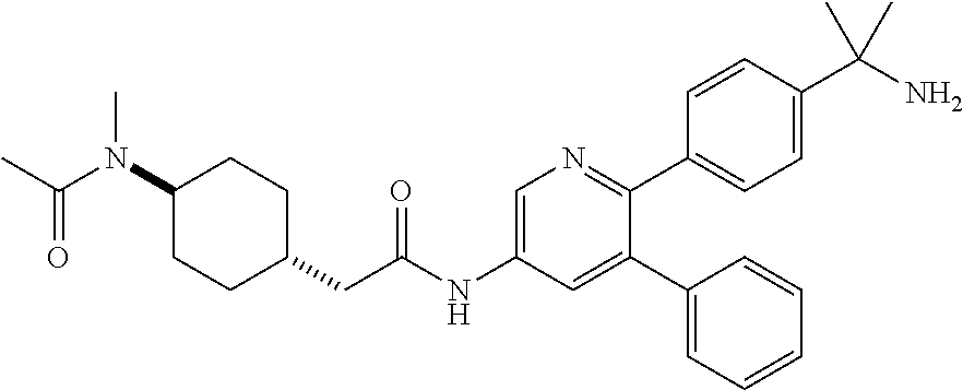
C(=O)(C)N(C1CCC(CC(NC2=CN=C(C3=CC=C(C(N)(C)C)C=C3)C(C3=CC=CC=C3)=C2)=O)CC1)C
